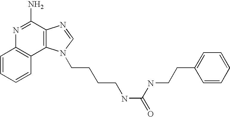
C1=CC=CC2=C1N=C(N)C1=C2N(CCCCNC(=O)NCCC2=CC=CC=C2)C=N1
